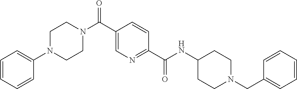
C1CN(C(C2=CN=C(C(=O)NC3CCN(CC4=CC=CC=C4)CC3)C=C2)=O)CCN1C1=CC=CC=C1
